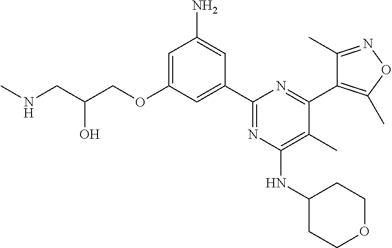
C1=C(OCC(CNC)O)C=C(C2=NC(NC3CCOCC3)=C(C)C(C3=C(C)ON=C3C)=N2)C=C1N
